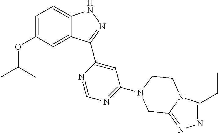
C12=CC(OC(C)C)=CC=C1NN=C2C1=CC(N2CCN3C(CC)=NN=C3C2)=NC=N1
